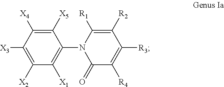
C1([X2])=C([X3])C([X4])=C([X5])C(N2C(=O)C([R4])=C([R3])C([R2])=C2[R1])=C1[X1]
